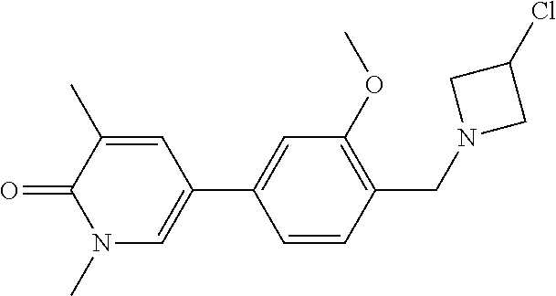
O=C1C(C)=CC(C2=CC(OC)=C(CN3CC(Cl)C3)C=C2)=CN1C
